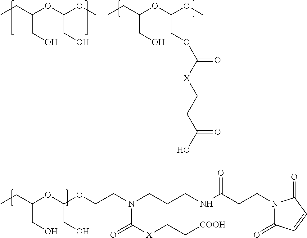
CCC(OC(OC)CO)CO.CCC(OC(OC)COC([X]CCC(O)=O)=O)CO.CCC(OC(OCCN(CCCNC(CCN1C(=O)C=CC1=O)=O)C([X]CC[COOH])=O)CO)CO
